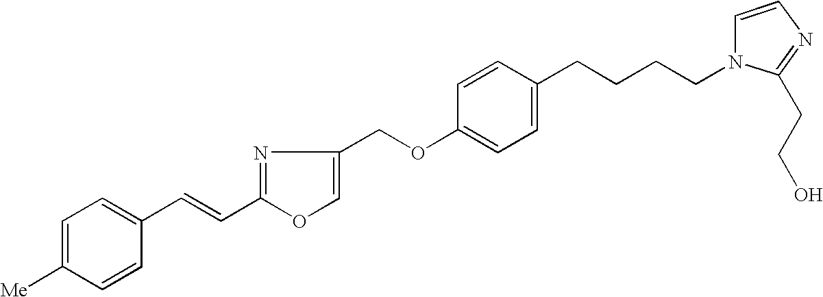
C1=C([Me])C=CC(C=CC2=NC(COC3=CC=C(CCCCN4C=CN=C4CCO)C=C3)=CO2)=C1
